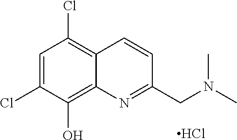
C1=C(Cl)C(O)=C2C(=C1Cl)C=CC(CN(C)C)=N2.Cl
